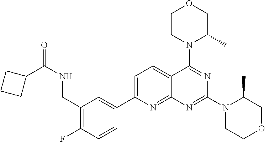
C1(CNC(C2CCC2)=O)=C(F)C=CC(C2=CC=C3C(=N2)N=C(N2CCOCC2C)N=C3N2C(C)COCC2)=C1
